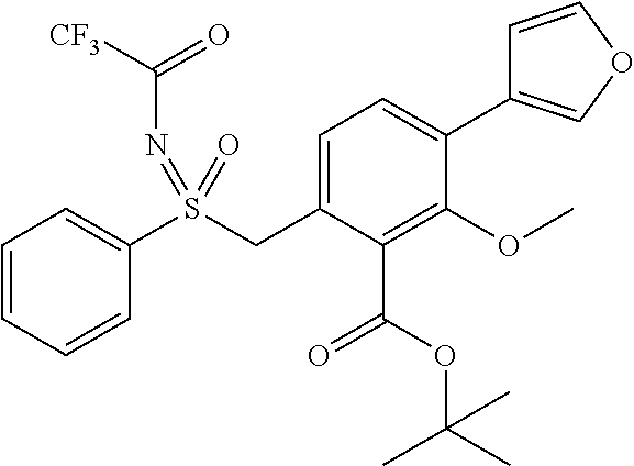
C1=CC=CC(S(CC2=CC=C(C3=COC=C3)C(OC)=C2C(OC(C)(C)C)=O)(=NC(=O)[CF3])=O)=C1
